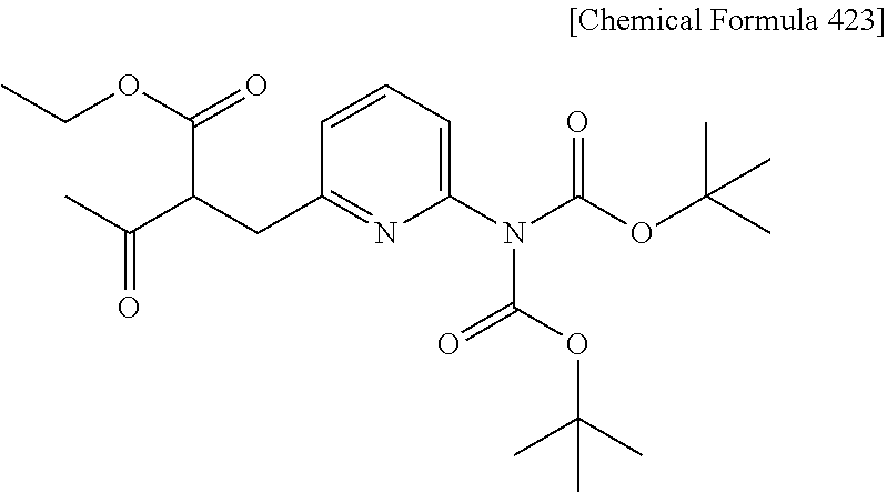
C1(CC(C(C)=O)C(OCC)=O)=NC(N(C(OC(C)(C)C)=O)C(=O)OC(C)(C)C)=CC=C1
